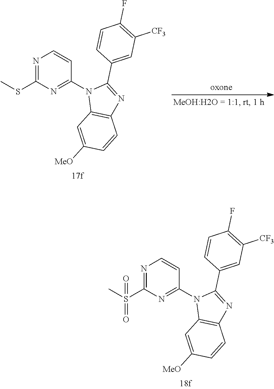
N1=C(S(C)(=O)=O)N=C(N2C3=C(N=C2C2=CC([CF3])=C(F)C=C2)C=CC([MeO])=C3)C=C1.N1=C(SC)N=C(N2C3=C(N=C2C2=CC([CF3])=C(F)C=C2)C=CC([MeO])=C3)C=C1
